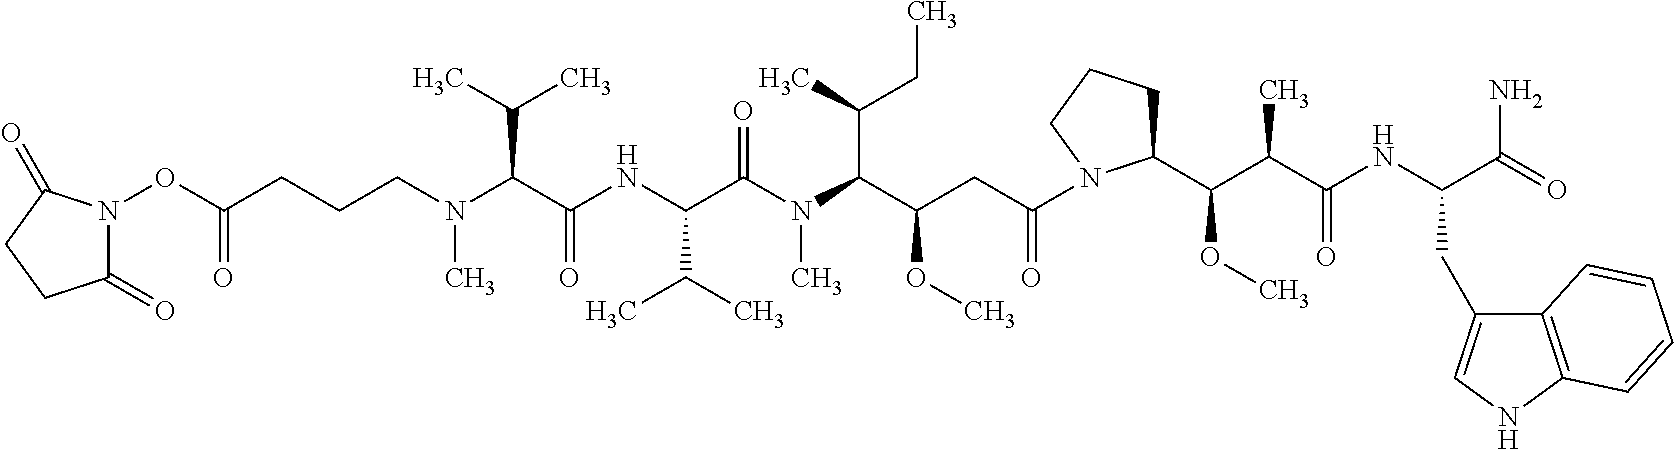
C(CN(C(C(NC(C(N(C)C(C(CC)C)C(OC)CC(=O)N1C(C(OC)C(C(=O)NC(C(=O)N)CC2=CNC3=C2C=CC=C3)C)CCC1)=O)C(C)C)=O)C(C)C)C)CC(ON1C(=O)CCC1=O)=O
